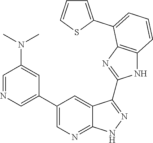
C1=NC=C(C2=CN=C3C(=C2)C(C2=NC4=C(N2)C=CC=C4C2=CC=CS2)=NN3)C=C1N(C)C
